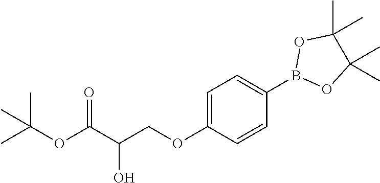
C1=C(OCC(C(OC(C)(C)C)=O)O)C=CC(B2OC(C)(C)C(C)(C)O2)=C1
